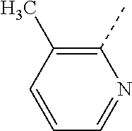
C1(C)=C(C)C=CC=N1
